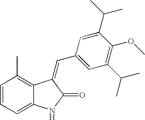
C1=CC=C2C(=C1C)C(=CC1=CC(C(C)C)=C(OC)C(C(C)C)=C1)C(=O)N2
